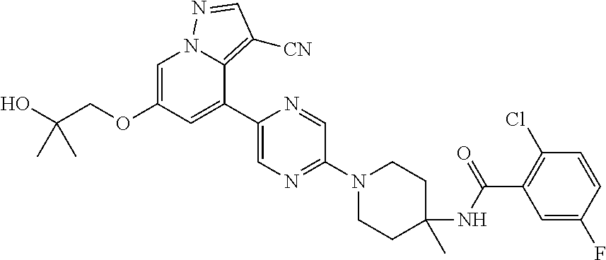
C1(NC(C2=C(Cl)C=CC(F)=C2)=O)(C)CCN(C2=NC=C(C3=CC(OCC(O)(C)C)=CN4C3=C([CN])C=N4)N=C2)CC1
